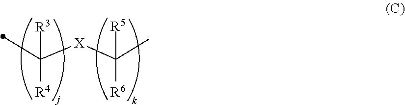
C([X]C(C)([R5])[R6])(C)([R3])[R4]
